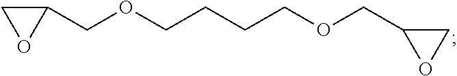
C1OC1COCCCCOCC1OC1
